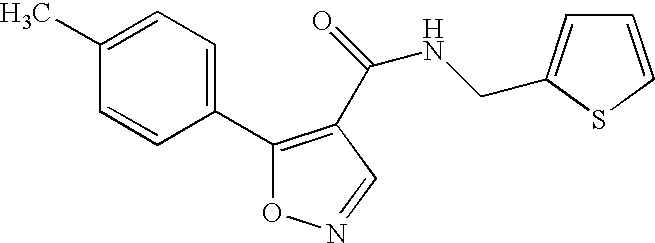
C1(C2=C(C(NCC3=CC=CS3)=O)C=NO2)=CC=C(C)C=C1
